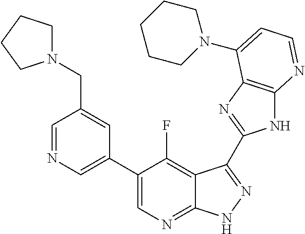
C1=NC=C(C2=CN=C3C(=C2F)C(C2=NC4=C(N2)N=CC=C4N2CCCCC2)=NN3)C=C1CN1CCCC1
